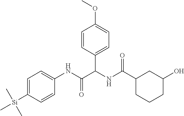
C1=C([Si](C)(C)C)C=CC(NC(=O)C(NC(C2CCCC(O)C2)=O)C2=CC=C(OC)C=C2)=C1
